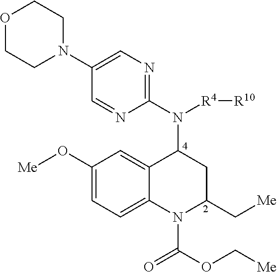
C1(O[Me])=CC=C2C(=C1)C(N(C1=NC=C(N3CCOCC3)C=N1)[R4][R10])CC(C[Me])N2C(OC[Me])=O
